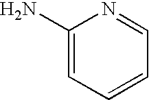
C1(N)=CC=CC=N1
